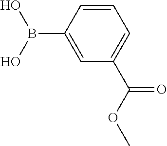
C1=CC(B(O)O)=CC(C(OC)=O)=C1
